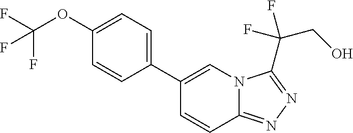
C1=C(OC(F)(F)F)C=CC(C2=CN3C(=NN=C3C(CO)(F)F)C=C2)=C1
